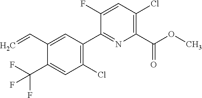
O(C)C(C1=C(Cl)C=C(F)C(C2=C(Cl)C=C(C(F)(F)F)C(C=C)=C2)=N1)=O
